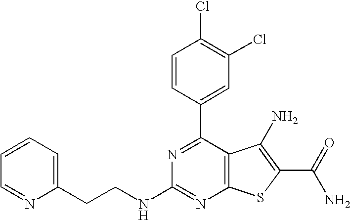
C1=CC(C2=NC(NCCC3=CC=CC=N3)=NC3=C2C(N)=C(C(N)=O)S3)=CC(Cl)=C1Cl
